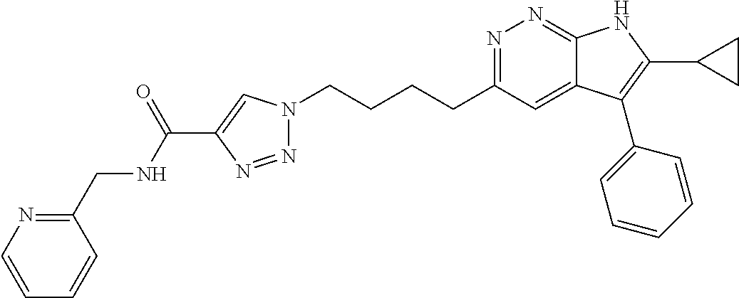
N1=C(CCCCN2N=NC(C(NCC3=NC=CC=C3)=O)=C2)C=C2C(=N1)NC(C1CC1)=C2C1=CC=CC=C1
